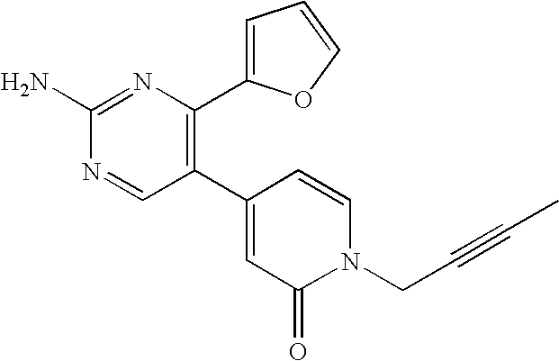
C1(C2=CC(=O)N(CC#CC)C=C2)=C(C2=CC=CO2)N=C(N)N=C1
